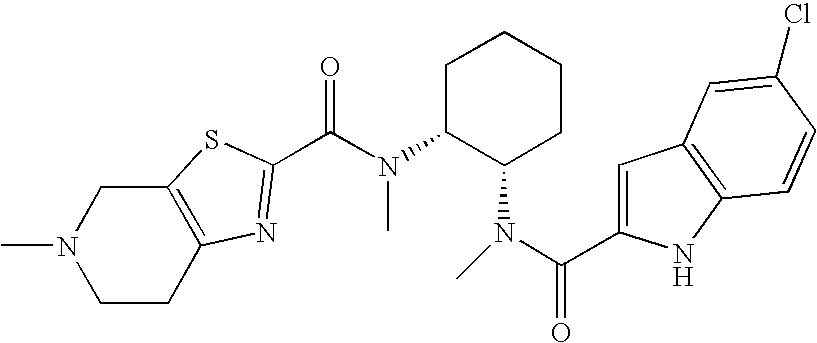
N(C1C(N(C(=O)C2=CC3=C(N2)C=CC(Cl)=C3)C)CCCC1)(C(=O)C1=NC2=C(CN(C)CC2)S1)C
